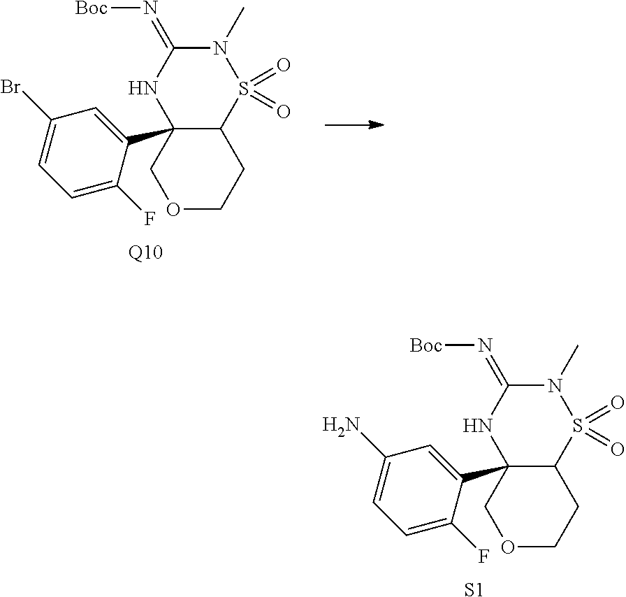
C1(C23NC(=N[Boc])N(C)S(=O)(=O)C2CCOC3)=CC(N)=CC=C1F.[S1].C1(C23NC(=N[Boc])N(C)S(=O)(=O)C2CCOC3)=CC(Br)=CC=C1F.[Q10]
